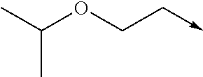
C(C)(C)OCC->C
